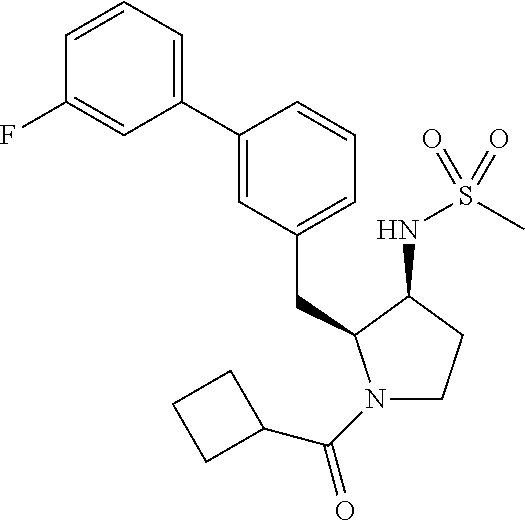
C1(C2=CC=CC(F)=C2)=CC(CC2N(C(C3CCC3)=O)CCC2NS(C)(=O)=O)=CC=C1
